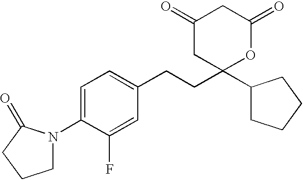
C1(=O)CC(C2CCCC2)(CCC2=CC=C(N3CCCC3=O)C(F)=C2)OC(=O)C1
